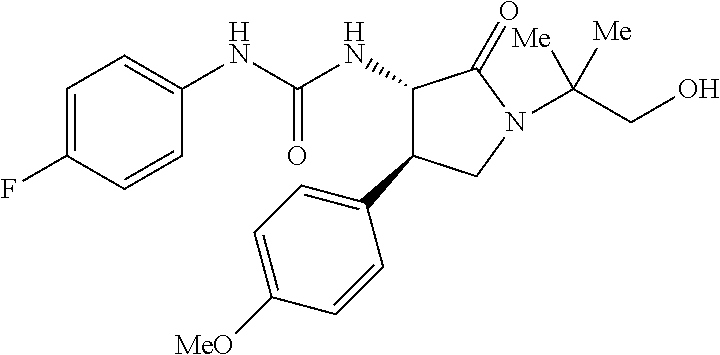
C1=C(F)C=CC(NC(NC2C(C3=CC=C([MeO])C=C3)CN(C(CO)([Me])[Me])C2=O)=O)=C1
